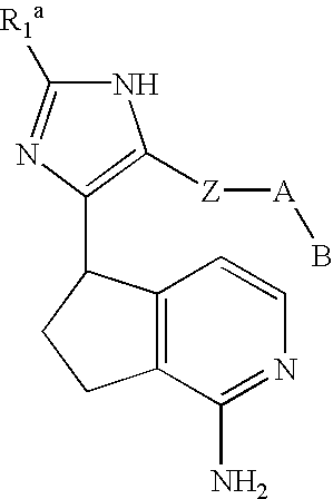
N1C([R1a])=NC(C2C3=C(CC2)C(N)=NC=C3)=C1[Z][A]B
